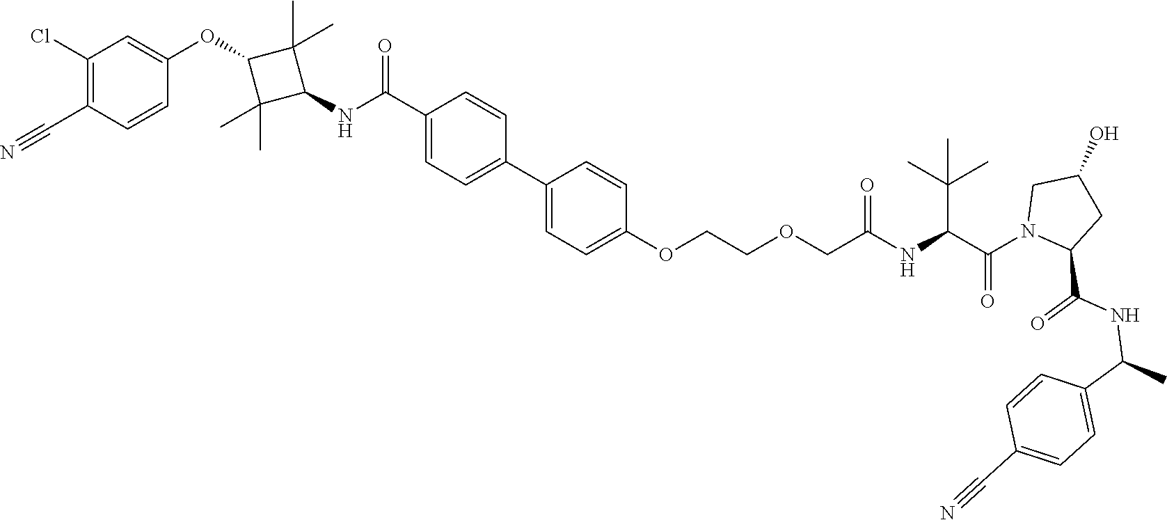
C(COCC(NC(C(N1CC(O)CC1C(NC(C)C1=CC=C(C#N)C=C1)=O)=O)C(C)(C)C)=O)OC1=CC=C(C2=CC=C(C(=O)NC3C(C)(C)C(OC4=CC(Cl)=C(C#N)C=C4)C3(C)C)C=C2)C=C1
